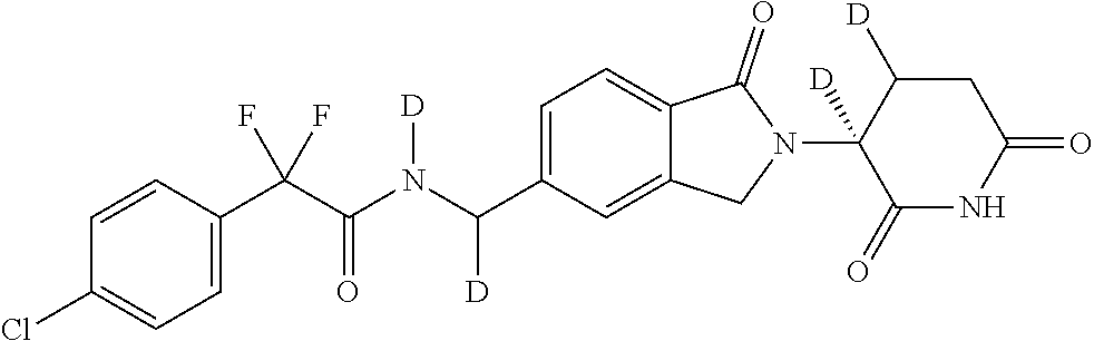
C1=CC(C(C(N(C(C2=CC=C3C(=C2)CN(C2([D])C(=O)NC(=O)CC2[D])C3=O)[D])[D])=O)(F)F)=CC=C1Cl
